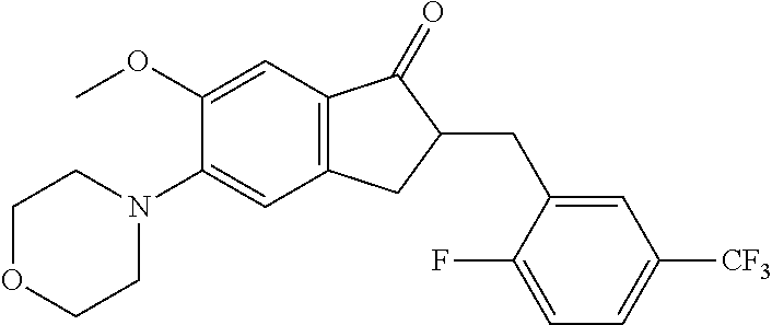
C1(OC)=CC2=C(C=C1N1CCOCC1)CC(CC1=CC([CF3])=CC=C1F)C2=O
